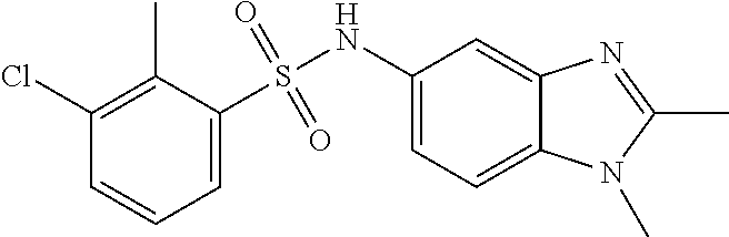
C1(Cl)=C(C)C(S(=O)(=O)NC2=CC=C3C(=C2)N=C(C)N3C)=CC=C1
